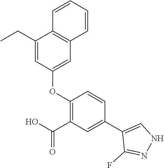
C1(CC)=CC(OC2=C(C(O)=O)C=C(C3=CNN=C3F)C=C2)=CC2=C1C=CC=C2
